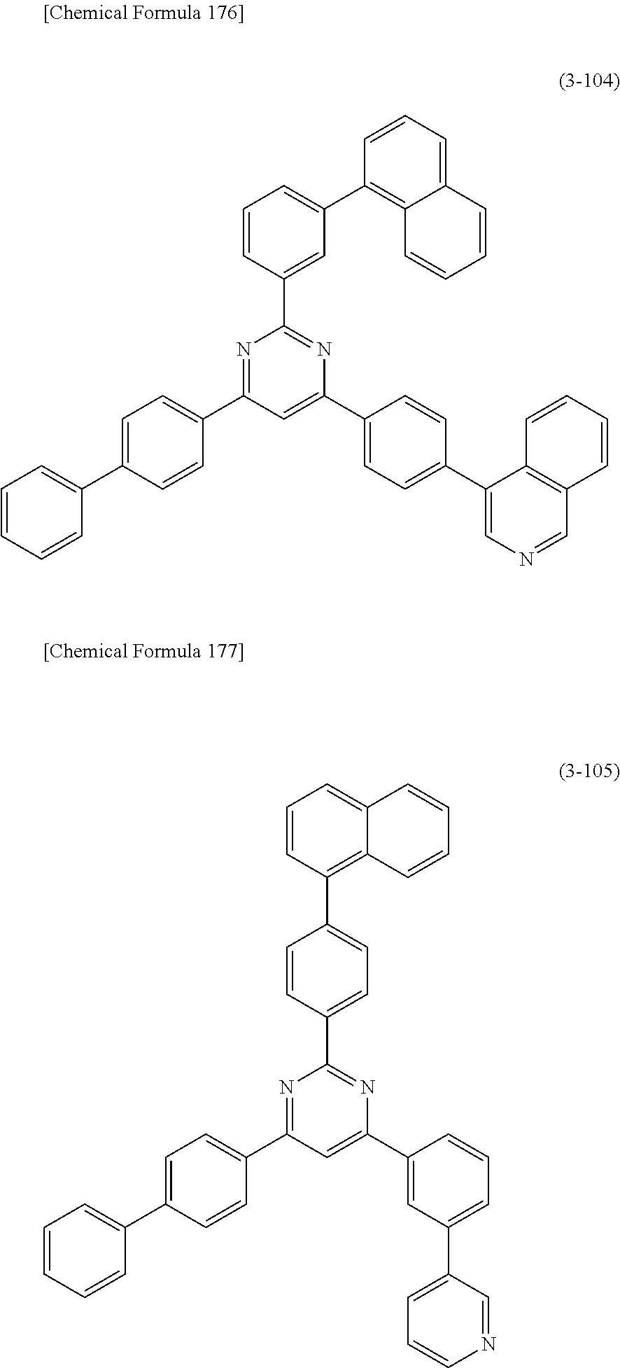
N1=C(C2=CC=C(C3=CC=CC=C3)C=C2)C=C(C2=CC=C(C3=CN=CC4=C3C=CC=C4)C=C2)N=C1C1=CC(C2=C3C(=CC=C2)C=CC=C3)=CC=C1.N1=C(C2=CC=C(C3=CC=CC=C3)C=C2)C=C(C2=CC(C3=CC=CN=C3)=CC=C2)N=C1C1=CC=C(C2=C3C(=CC=C2)C=CC=C3)C=C1
